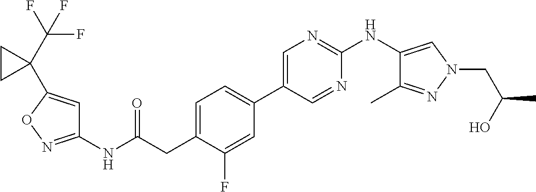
C1(NC(=O)CC2=CC=C(C3=CN=C(NC4=CN(CC(O)C)N=C4C)N=C3)C=C2F)=NOC(C2(C(F)(F)F)CC2)=C1
